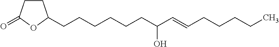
C1CC(=O)OC1CCCCCCC(O)C=CCCCCC
